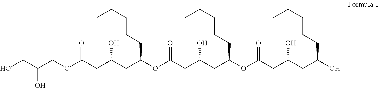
OCC(COC(CC(CC(OC(CC(CC(OC(CC(CC(O)CCCCC)O)=O)CCCCC)O)=O)CCCCC)O)=O)O
